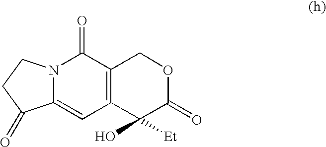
N12C(=CC3=C(C1=O)COC(=O)C3(O)[Et])C(=O)CC2
